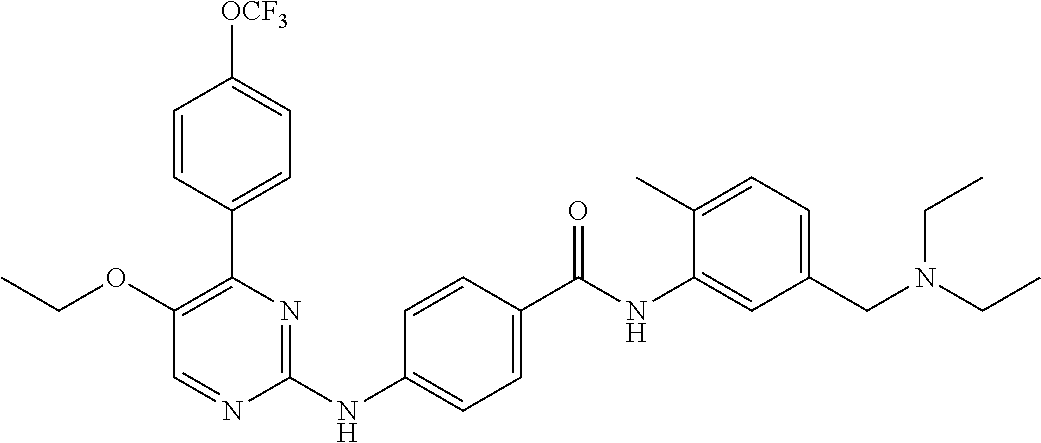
C1(C2=C(OCC)C=NC(NC3=CC=C(C(NC4=CC(CN(CC)CC)=CC=C4C)=O)C=C3)=N2)=CC=C([OCF3])C=C1
